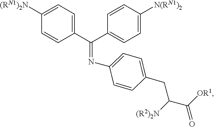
N(=C(C1=CC=C([N(RN1)2])C=C1)C1=CC=C([(RN1)2N])C=C1)C1=CC=C(CC([(R2)2N])C([OR1])=O)C=C1
